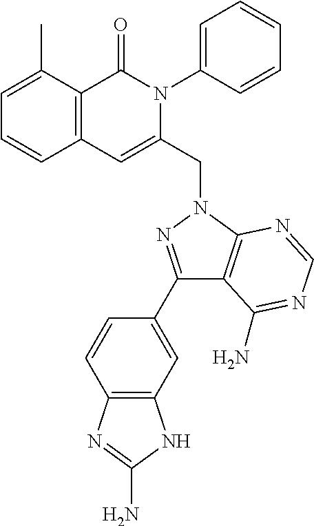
C1=C(C)C2=C(C=C1)C=C(CN1C3=C(C(C4=CC5=C(C=C4)N=C(N)N5)=N1)C(N)=NC=N3)N(C1=CC=CC=C1)C2=O
